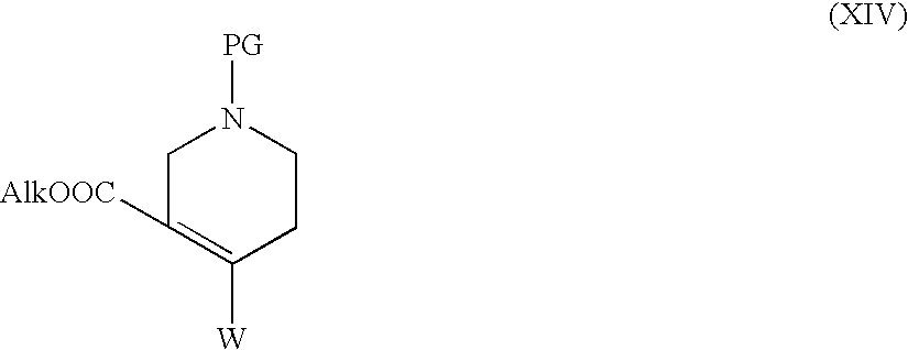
C1C([AlkOOC])=C([W])CCN1[PG]
